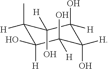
C1(C)([H])C([H])(O)C(O)([H])C(O)([H])C(O)([H])C1(O)[H]
